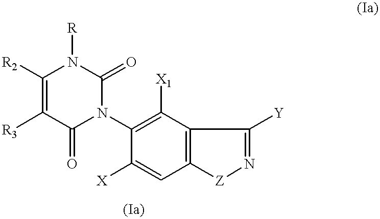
C1(N2C(=O)N([R])C([R2])=C([R3])C2=O)=C([X1])C2=C(C=C1[X])[Z]N=C2[Y]
